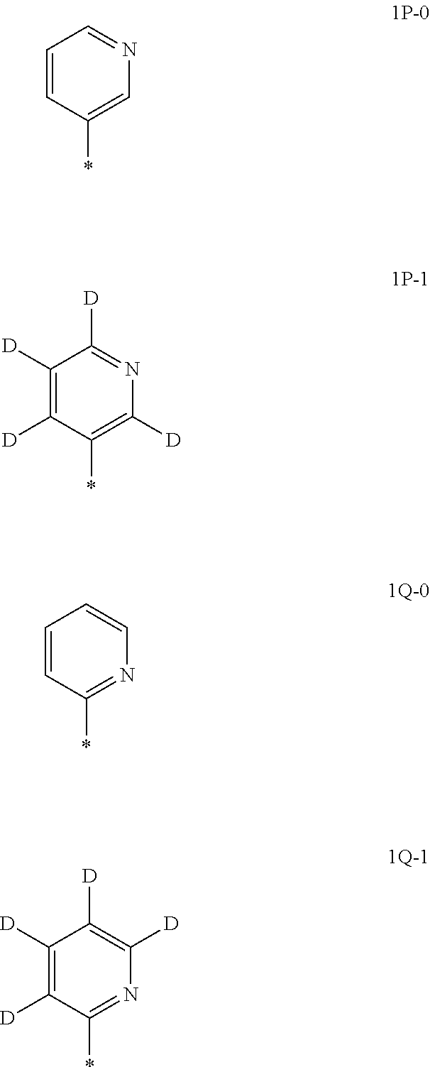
C1=CC(*)=CN=C1.C1([D])=C([D])C(*)=C([D])N=C1[D].C1=CC(*)=NC=C1.C1([D])=C([D])C(*)=NC([D])=C1[D]
